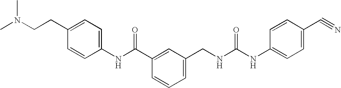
C1(NC(C2=CC(CNC(=O)NC3=CC=C(C#N)C=C3)=CC=C2)=O)=CC=C(CCN(C)C)C=C1
